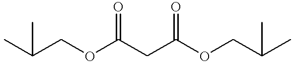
CC(COC(CC(OCC(C)C)=O)=O)C
